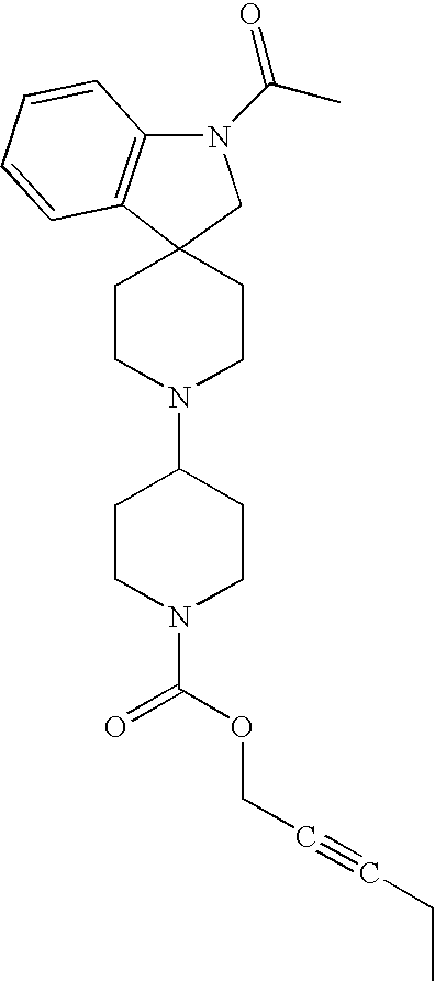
C12(CCN(C3CCN(C(OCC#CCC)=O)CC3)CC1)C1=C(N(C(=O)C)C2)C=CC=C1
